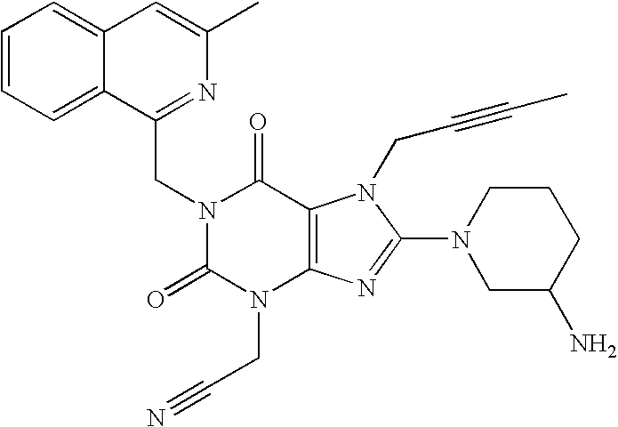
C12=CC=CC=C1C(CN1C(=O)N(CC#N)C3=C(C1=O)N(CC#CC)C(N1CC(N)CCC1)=N3)=NC(C)=C2
